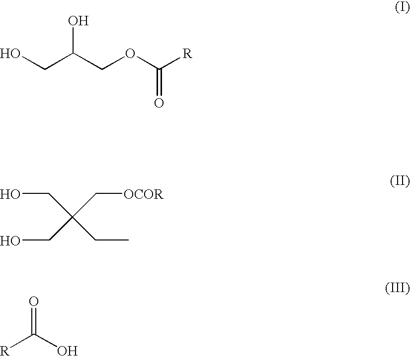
OCC(O)COC(=O)[R].OCC(C[OCOR])(CC)CO.[R]C(O)=O
